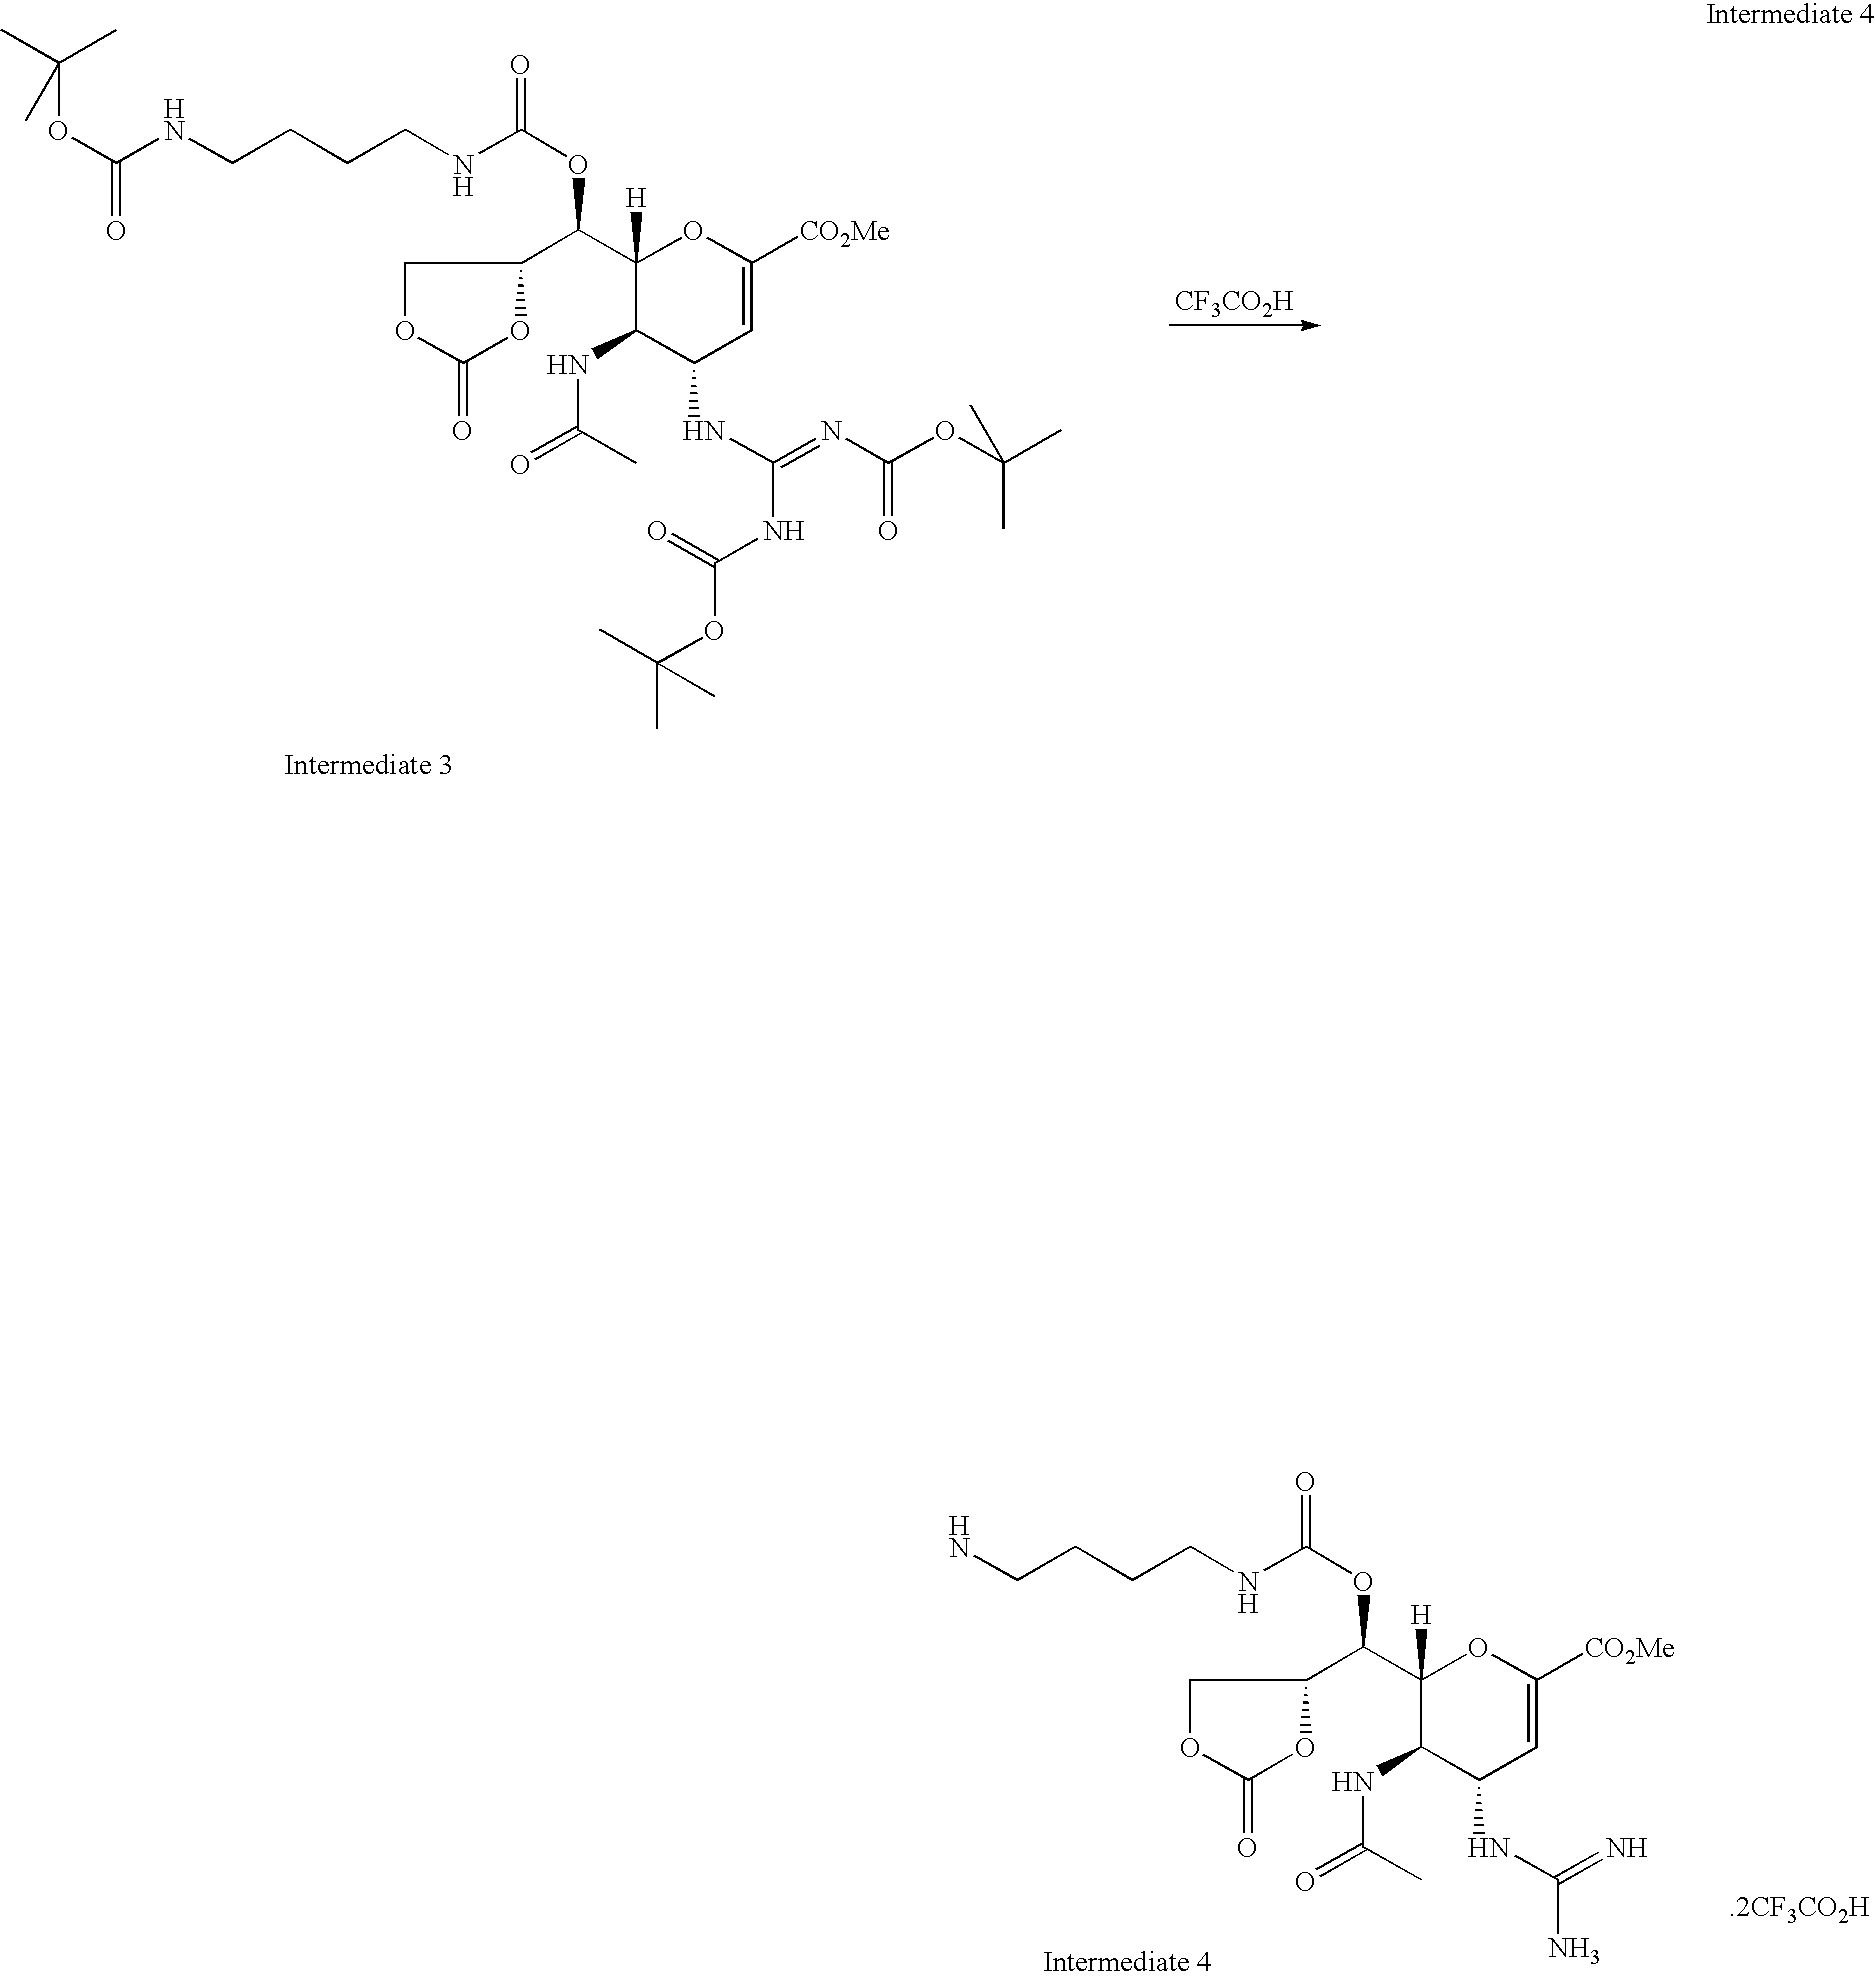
C(C1([H])C(NC(=O)C)C(NC(=NC(OC(C)(C)C)=O)NC(OC(C)(C)C)=O)C=C([CO2Me])O1)(C1OC(=O)OC1)OC(NCCCCNC(OC(C)(C)C)=O)=O.[CF3CO2H].C(C1([H])C(NC(=O)C)C(NC(=N)N)C=C([CO2Me])O1)(C1OC(=O)OC1)OC(NCCCCN)=O.[.2CF3CO2H]
